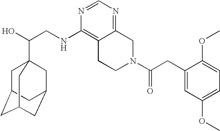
C(CNC1=C2C(=NC=N1)CN(C(=O)CC1=CC(OC)=CC=C1OC)CC2)(O)C12CC3CC(CC(C1)C3)C2
